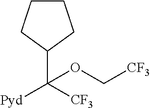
C1CCC(C([CF3])([Pyd])OC[CF3])C1
